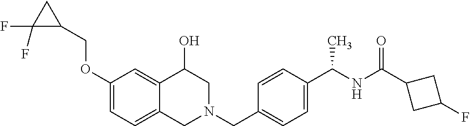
C1(OCC2CC2(F)F)=CC=C2C(=C1)C(O)CN(CC1=CC=C(C(NC(=O)C3CC(F)C3)C)C=C1)C2
